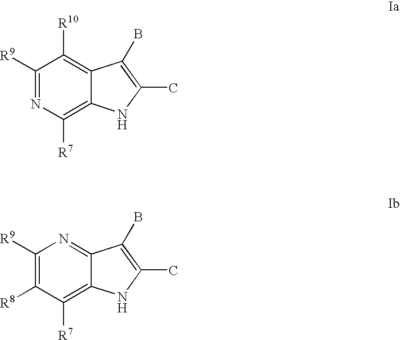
C1([R9])=NC([R7])=C2C(=C1[R10])C(B)=C(C)N2.C1([R9])=C([R8])C([R7])=C2C(=N1)C(B)=C(C)N2
